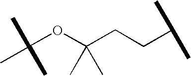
C(OC(CCC(C)C)(C)C)(C)(C)C
